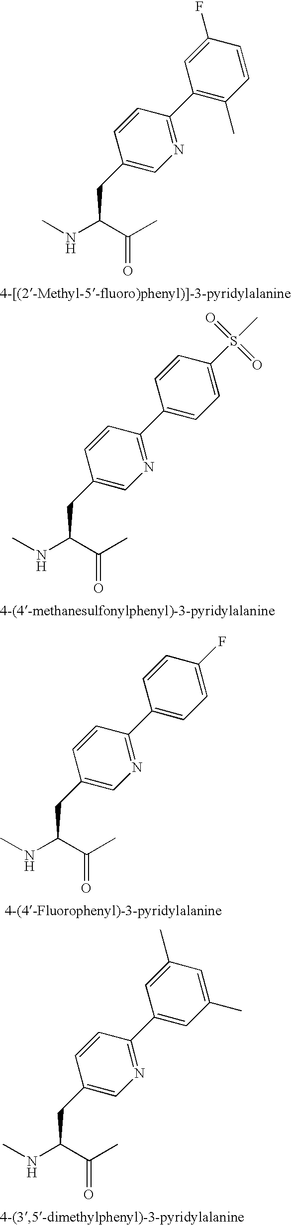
C1=C(F)C=CC(C)=C1C1=NC=C(CC(NC)C(C)=O)C=C1.C1=CC(S(=O)(C)=O)=CC=C1C1=NC=C(CC(NC)C(C)=O)C=C1.C1=CC(F)=CC=C1C1=NC=C(CC(NC)C(C)=O)C=C1.C1=C(C)C=C(C)C=C1C1=NC=C(CC(NC)C(C)=O)C=C1
